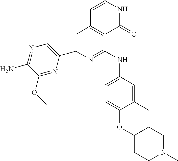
C1(C2=CC3=C(C(NC4=CC=C(OC5CCN(C)CC5)C(C)=C4)=N2)C(=O)NC=C3)=CN=C(N)C(OC)=N1
